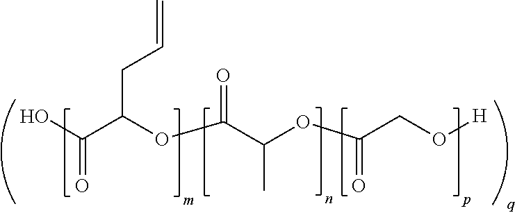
C(C(CC=C)OC(=O)C(C)OC(=O)CO[H])(O)=O
